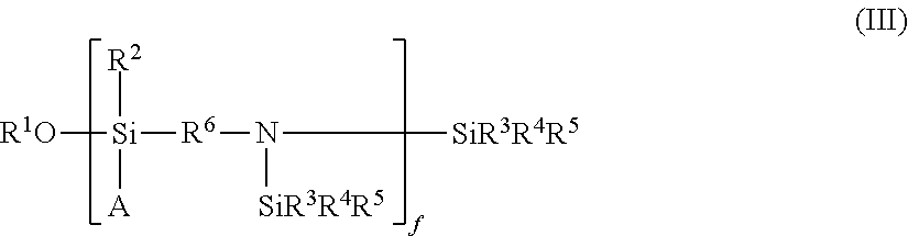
[R1O][Si]([R2])([A])[R6]N([SiR3R4R5])[SiR3R4R5]
